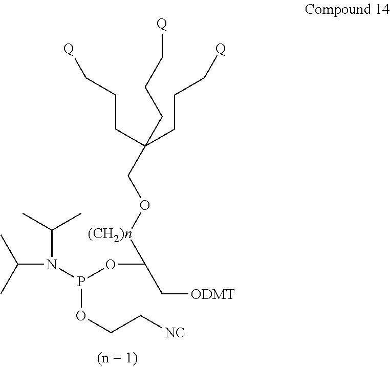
C(N(P(OC(C[ODMT])[(CH2)n]OCC(CCC[Q])(CCC[Q])CCC[Q])OCC[NC])C(C)C)(C)C
